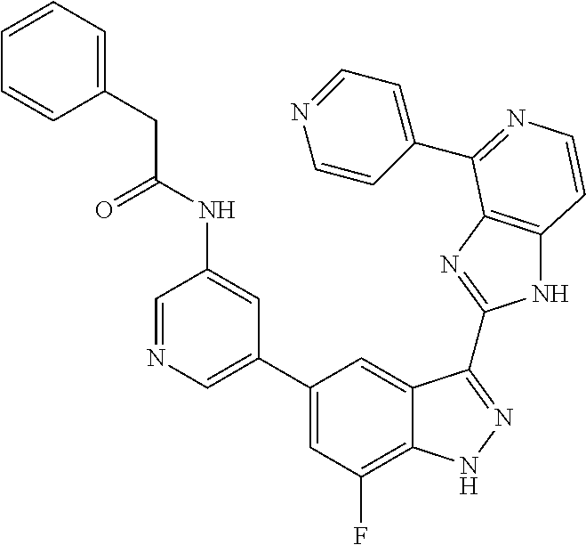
C1(C2=CN=CC(NC(=O)CC3=CC=CC=C3)=C2)=CC(F)=C2C(=C1)C(C1=NC3=C(N1)C=CN=C3C1=CC=NC=C1)=NN2
